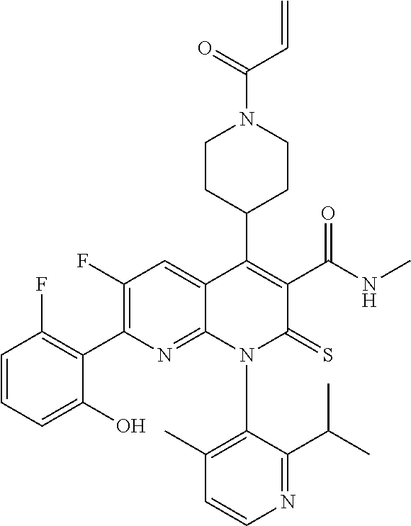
C1=CN=C(C(C)C)C(N2C(=S)C(C(=O)NC)=C(C3CCN(C(C=C)=O)CC3)C3=CC(F)=C(C4=C(F)C=CC=C4O)N=C23)=C1C
